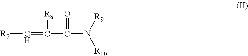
[R9]N(C(=O)C([R8])=C[R7])[R10]
